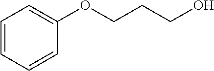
C1(OCCCO)=CC=CC=C1
